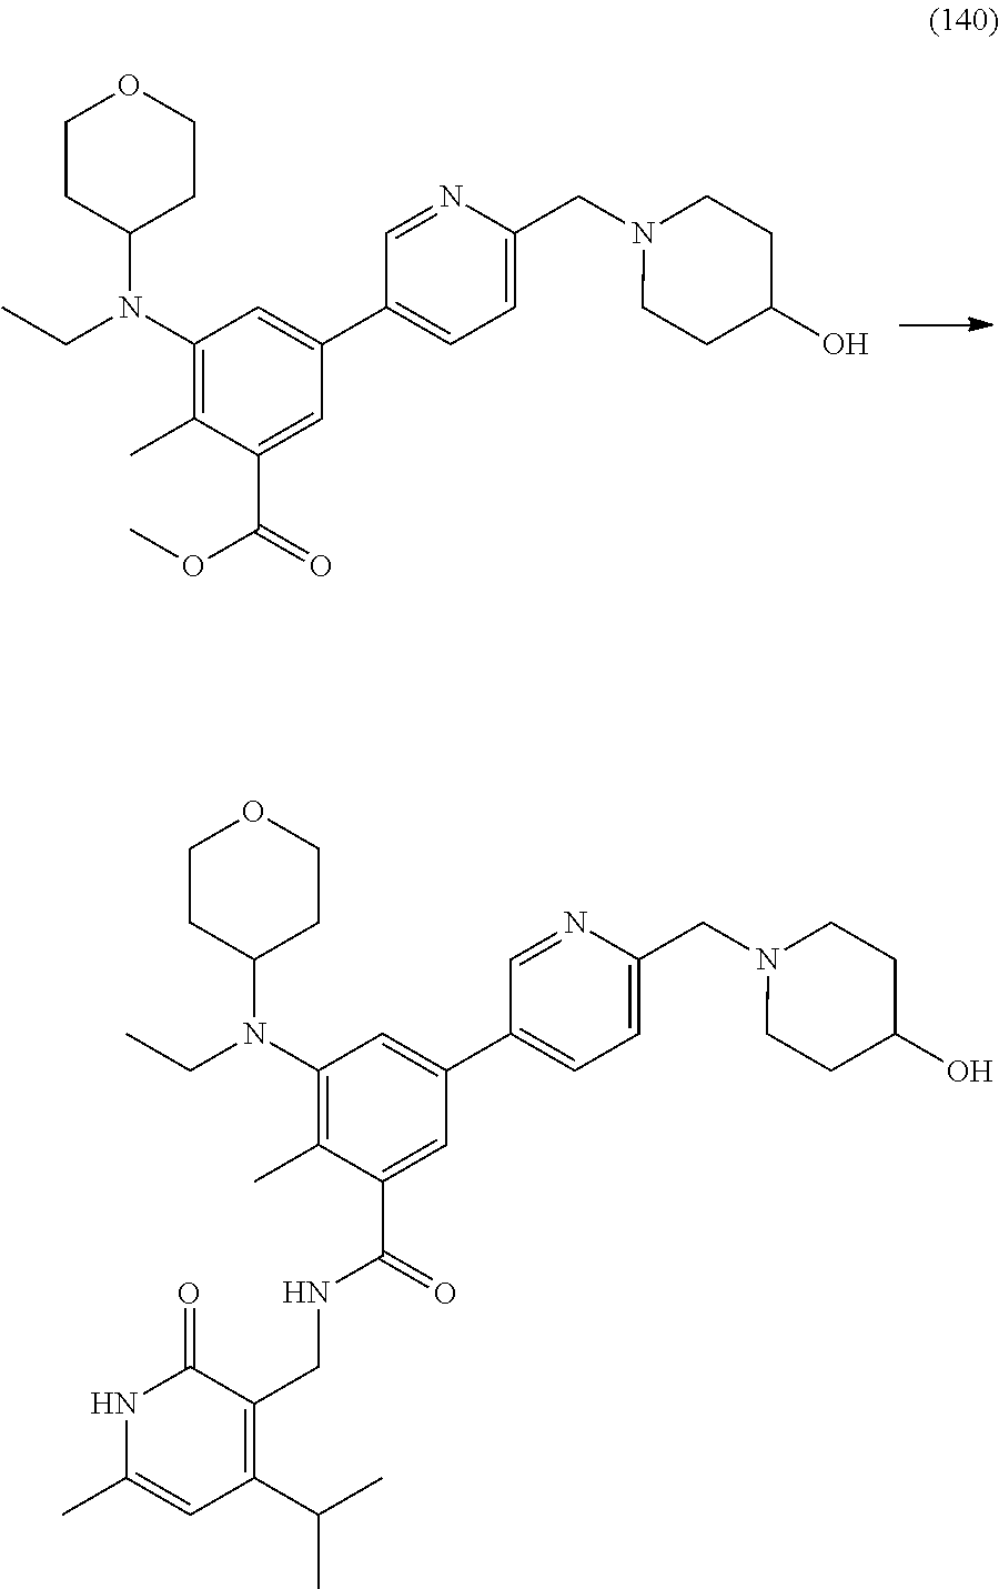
C1CC(N(CC)C2=C(C)C(C(OC)=O)=CC(C3=CC=C(CN4CCC(O)CC4)N=C3)=C2)CCO1.C1CC(N(CC)C2=C(C)C(C(NCC3=C(C(C)C)C=C(C)NC3=O)=O)=CC(C3=CC=C(CN4CCC(O)CC4)N=C3)=C2)CCO1
